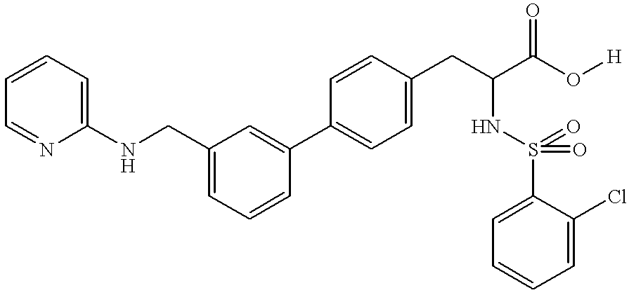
C1(NCC2=CC=CC(C3=CC=C(CC(C(O[H])=O)NS(=O)(=O)C4=CC=CC=C4Cl)C=C3)=C2)=CC=CC=N1
